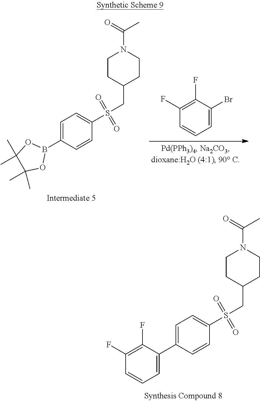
C1=C(B2OC(C)(C)C(C)(C)O2)C=CC(S(CC2CCN(C(=O)C)CC2)(=O)=O)=C1.C1(F)=C(F)C(Br)=CC=C1.C1=C(C2=CC=CC(F)=C2F)C=CC(S(CC2CCN(C(=O)C)CC2)(=O)=O)=C1
